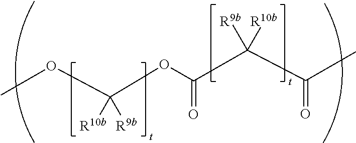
COC(OC(C(C(C)=O)([R9b])[R10b])=O)([R10b])[R9b]
